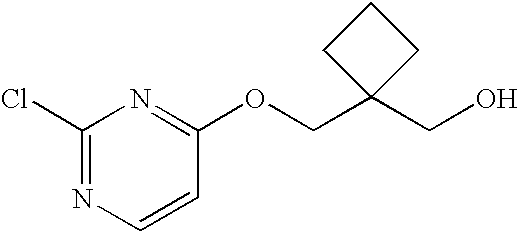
O(CC1(CO)CCC1)C1=NC(Cl)=NC=C1
